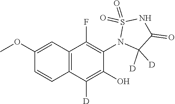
C1(OC)=CC2=C(C=C1)C([D])=C(O)C(N1C([D])([D])C(=O)NS1(=O)=O)=C2F
